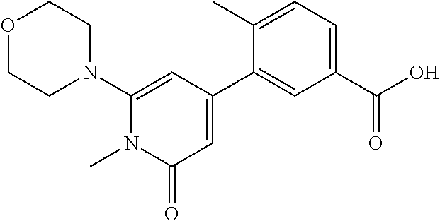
O1CCN(C2=CC(C3=CC(C(O)=O)=CC=C3C)=CC(=O)N2C)CC1
